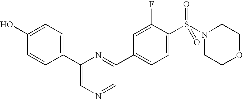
C1(O)=CC=C(C2=CN=CC(C3=CC=C(S(N4CCOCC4)(=O)=O)C(F)=C3)=N2)C=C1
